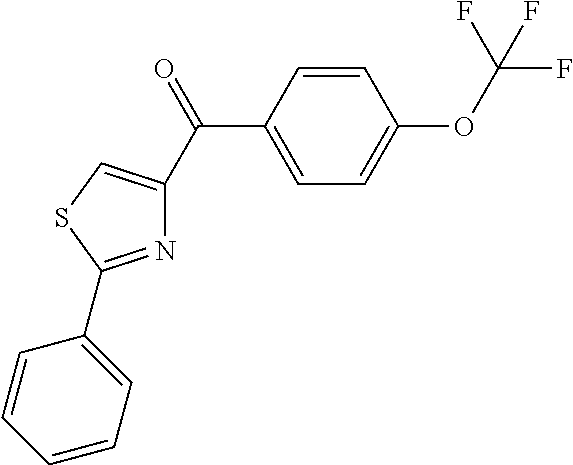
C1(C(=O)C2=CSC(C3=CC=CC=C3)=N2)=CC=C(OC(F)(F)F)C=C1
